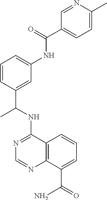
N(C1=NC=NC2=C1C=CC=C2C(=O)N)C(C1=CC(NC(=O)C2=CC=C(C)N=C2)=CC=C1)C
